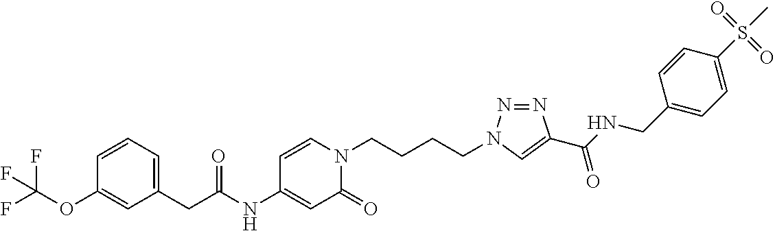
C(NC1=CC(=O)N(CCCCN2N=NC(C(NCC3=CC=C(S(=O)(=O)C)C=C3)=O)=C2)C=C1)(CC1=CC=CC(OC(F)(F)F)=C1)=O
